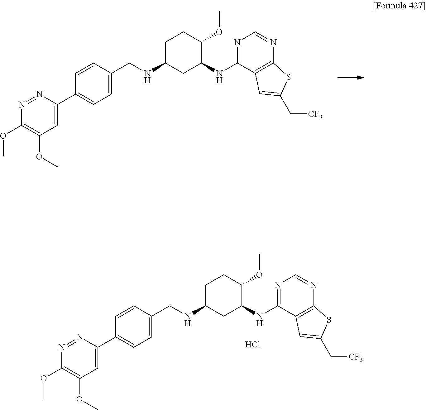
C1(NCC2=CC=C(C3=CC(OC)=C(OC)N=N3)C=C2)CC(NC2=NC=NC3=C2C=C(C[CF3])S3)C(OC)CC1.C1(NCC2=CC=C(C3=CC(OC)=C(OC)N=N3)C=C2)CC(NC2=NC=NC3=C2C=C(C[CF3])S3)C(OC)CC1.Cl
